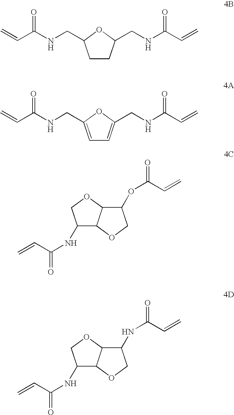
C1CC(CNC(C=C)=O)OC1CNC(C=C)=O.C1=C(CNC(C=C)=O)OC(CNC(C=C)=O)=C1.C1(NC(=O)C=C)C2C(OC1)C(OC(=O)C=C)CO2.C1(NC(=O)C=C)C2C(OC1)C(NC(=O)C=C)CO2
